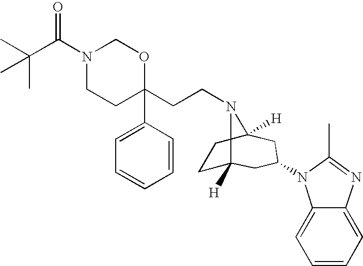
N1(C(C(C)(C)C)=O)CCC(C2=CC=CC=C2)(CCN2C3([H])CCC2([H])CC(N2C4=CC=CC=C4N=C2C)C3)OC1
